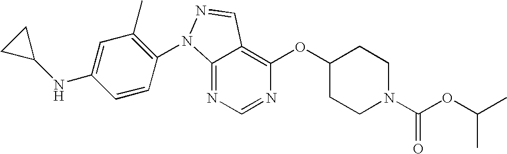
C12=NC=NC(OC3CCN(C(OC(C)C)=O)CC3)=C1C=NN2C1=C(C)C=C(NC2CC2)C=C1
